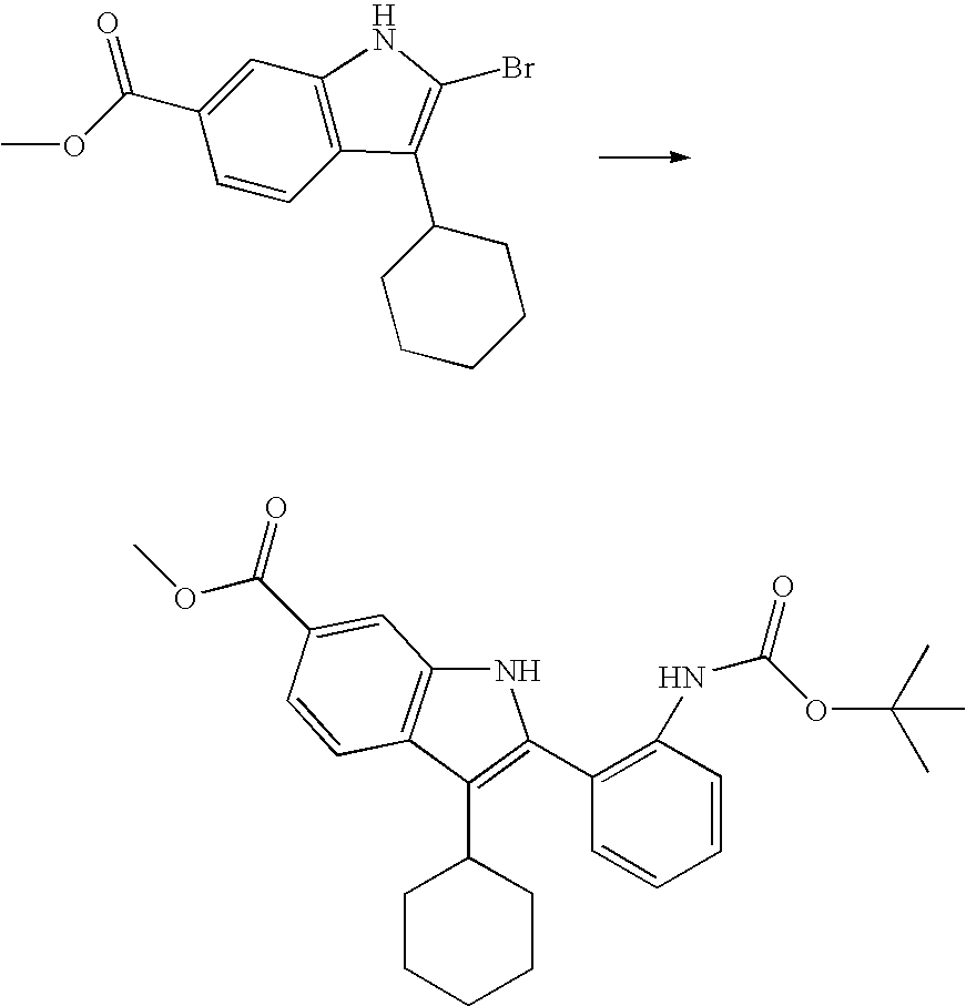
C1C(C2=C(Br)NC3=C2C=CC(C(OC)=O)=C3)CCCC1.C1(C2CCCCC2)=C(C2=C(NC(=O)OC(C)(C)C)C=CC=C2)NC2=C1C=CC(C(OC)=O)=C2
